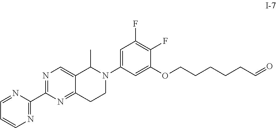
N1=C(C2=NC=CC=N2)N=C2C(=C1)C(C)N(C1=CC(F)=C(F)C(OCCCCCC=O)=C1)CC2
